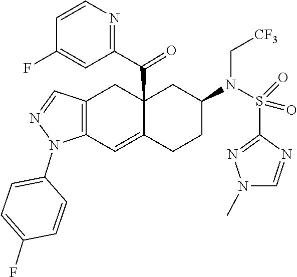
N1(C)C=NC(S(N(C2CC3(C(C4=NC=CC(F)=C4)=O)C(=CC4=C(C=NN4C4=CC=C(F)C=C4)C3)CC2)C[CF3])(=O)=O)=N1
